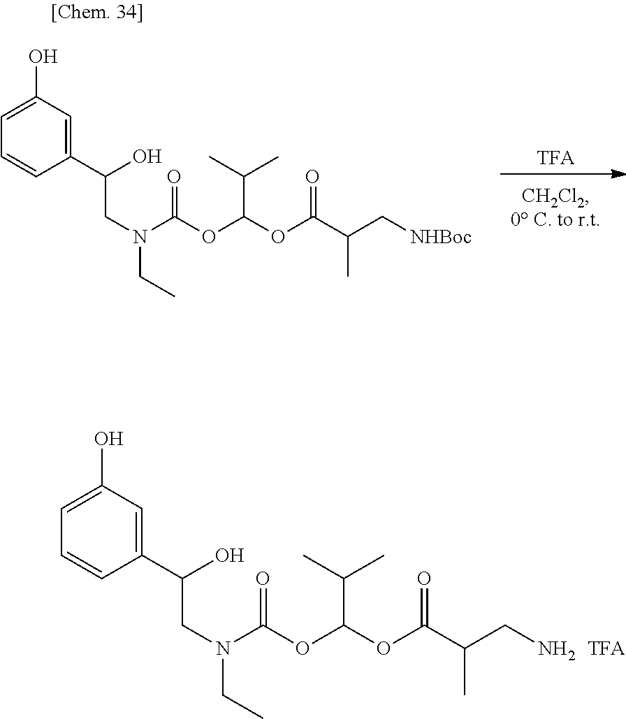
[TFA].C1=CC(C(CN(CC)C(OC(OC(C(C[NHBoc])C)=O)C(C)C)=O)O)=CC(O)=C1.C1=CC(C(CN(CC)C(OC(OC(C(CN)C)=O)C(C)C)=O)O)=CC(O)=C1
